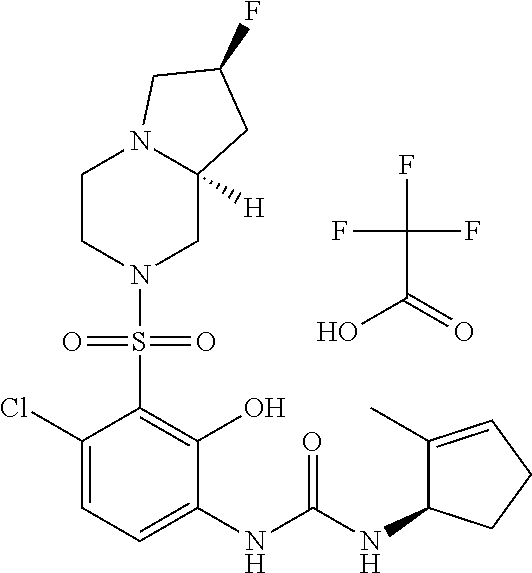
C1(Cl)=CC=C(NC(NC2C(C)=CCC2)=O)C(O)=C1S(=O)(=O)N1CC2([H])N(CC1)CC(F)C2.FC(F)(F)C(=O)O
